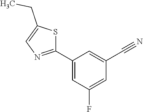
S1C(CC)=CN=C1C1=CC(F)=CC(C#N)=C1
